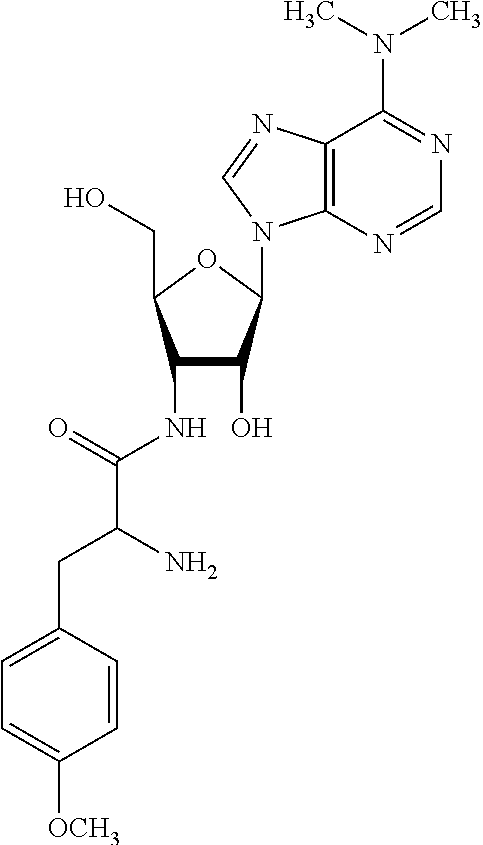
C1(NC(=O)C(CC2=CC=C([OCH3])C=C2)N)C(O)C(N2C3=C(C(N(C)C)=NC=N3)N=C2)OC1CO
